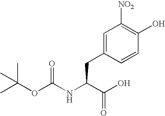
CC(C)(C)OC(NC(C(O)=O)CC1=CC([NO2])=C(O)C=C1)=O
